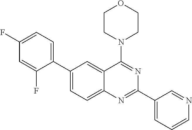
C1(C2=CC=C(F)C=C2F)=CC=C2C(=C1)C(N1CCOCC1)=NC(C1=CC=CN=C1)=N2
